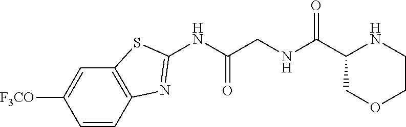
C1=CC2=C(C=C1[F3CO])SC(NC(CNC(C1COCCN1)=O)=O)=N2
